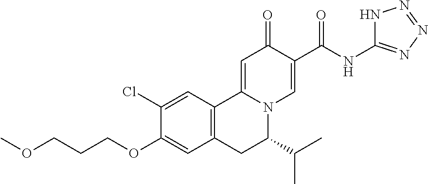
COCCCOC1=CC2=C(C=C1Cl)C1=CC(=O)C(C(NC3=NN=NN3)=O)=CN1C(C(C)C)C2
